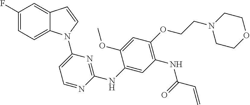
C1(NC2=NC(N3C4=CC=C(F)C=C4C=C3)=CC=N2)=CC(NC(C=C)=O)=C(OCCN2CCOCC2)C=C1OC
